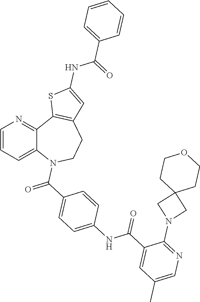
C12=CC=CN=C1C1=C(CCN2C(C2=CC=C(NC(C3=CC(C)=CN=C3N3CC4(C3)CCOCC4)=O)C=C2)=O)C=C(NC(C2=CC=CC=C2)=O)S1
